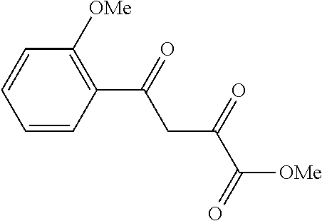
C1([OMe])=C(C(=O)CC(=O)C([OMe])=O)C=CC=C1
